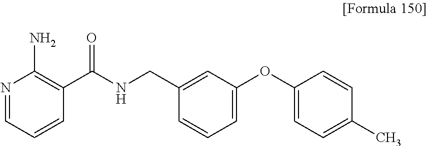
N1=CC=CC(C(NCC2=CC(OC3=CC=C(C)C=C3)=CC=C2)=O)=C1N
